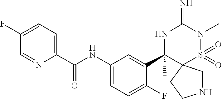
N1CC2(CC1)S(=O)(=O)N(C)C(=N)NC2(C1=CC(NC(C2=CC=C(F)C=N2)=O)=CC=C1F)C
